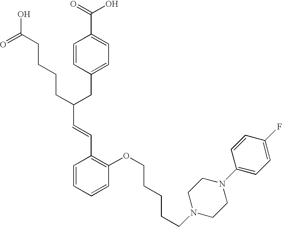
C(C(CC1=CC=C(C(=O)O)C=C1)CCCCC(O)=O)=CC1=C(OCCCCCN2CCN(C3=CC=C(F)C=C3)CC2)C=CC=C1
